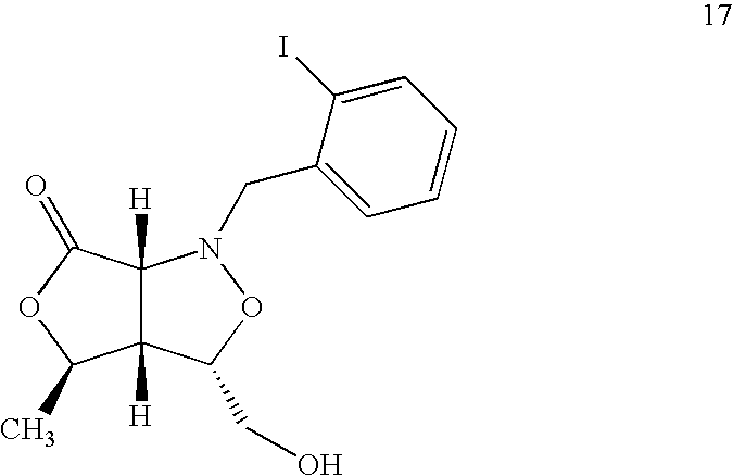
C12([H])C([H])(C(=O)OC1C)N(CC1=CC=CC=C1I)OC2CO
